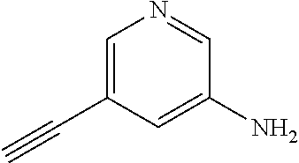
C1=C(C#C)C=C(N)C=N1
